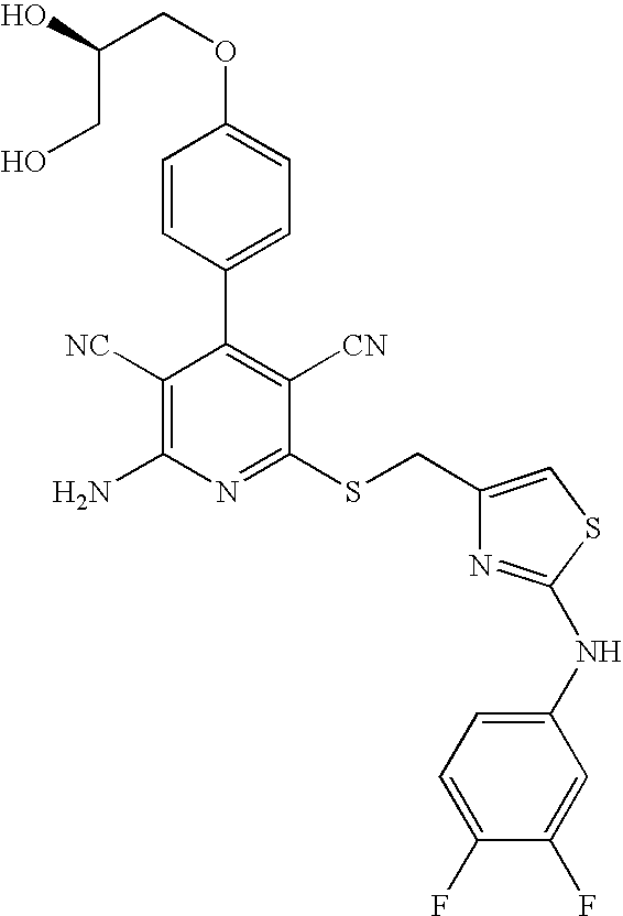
O(C1=CC=C(C2=C([CN])C(SCC3=CSC(NC4=CC=C(F)C(F)=C4)=N3)=NC(N)=C2[NC])C=C1)CC(CO)O
